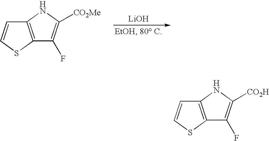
[LiOH].C12=C(SC=C1)C(F)=C([CO2Me])N2.C12=C(SC=C1)C(F)=C([CO2H])N2
